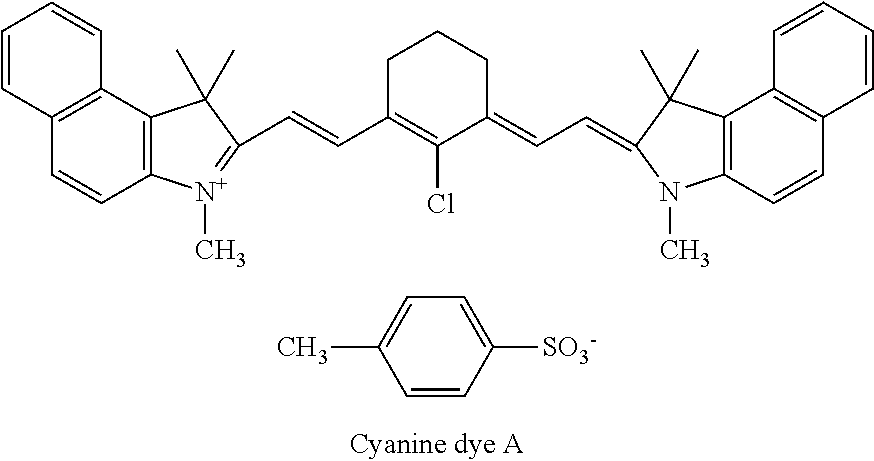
C12=C(C3=C(C=C1)[N+](C)=C(C=CC1=C(Cl)C(=CC=C4N(C)C5=C(C6=C(C=C5)C=CC=C6)C4(C)C)CCC1)C3(C)C)C=CC=C2.C1=CC([SO3-])=CC=C1C
